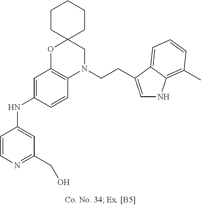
C1=CN=C(CO)C=C1NC1=CC2=C(C=C1)N(CCC1=CNC3=C(C)C=CC=C31)CC1(O2)CCCCC1
